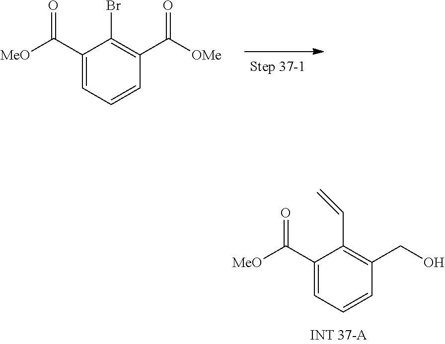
C1(C([MeO])=O)=CC=CC(CO)=C1C=C.C1(C([MeO])=O)=CC=CC(C([OMe])=O)=C1Br
